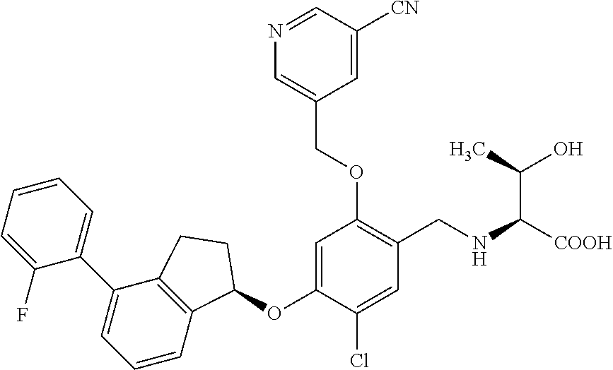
C1(F)=CC=CC=C1C1=CC=CC2=C1CCC2OC1=CC(OCC2=CN=CC([CN])=C2)=C(CNC([COOH])C(O)C)C=C1Cl
